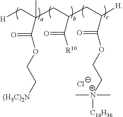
[H]CC(CC(CC([H])C(OCC[N+]([C16H36])(C)C)=O)C([R10])=O)(C)C(OCC[(H3C)2N])=O.[Cl-]
